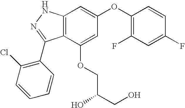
C12=C(NN=C1C1=C(Cl)C=CC=C1)C=C(OC1=C(F)C=C(F)C=C1)C=C2OCC(CO)O
